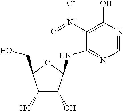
C1=NC(O)=C([N+](=O)[O-])C(NC2C(O)C(O)C(CO)O2)=N1
